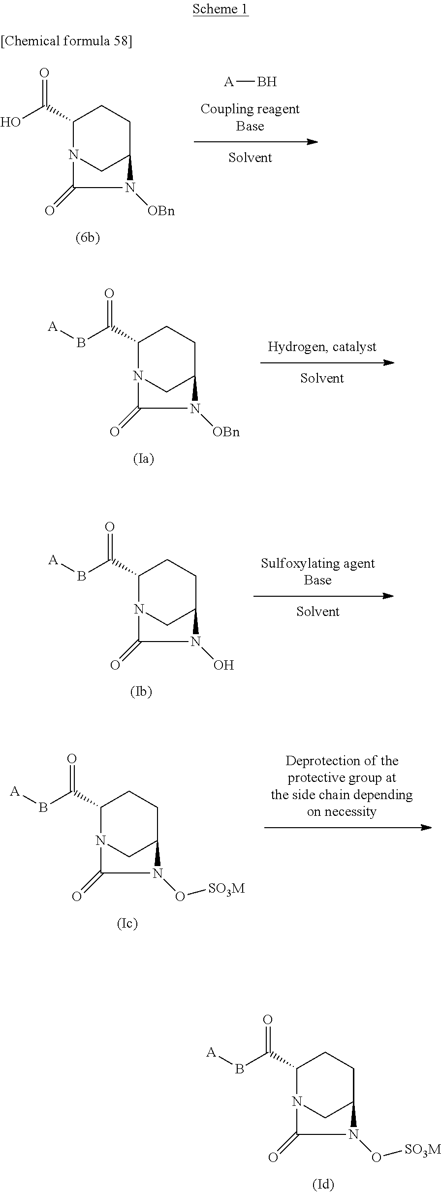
C1(C(B[A])=O)N2CC(CC1)N(O[SO3M])C2=O.C1(C(B[A])=O)N2CC(CC1)N(O[SO3M])C2=O.C1(C(B[A])=O)N2CC(CC1)N(O)C2=O.C1(C(B[A])=O)N2CC(CC1)N([OBn])C2=O.[A]B.C1(C(O)=O)N2CC(CC1)N([OBn])C2=O
